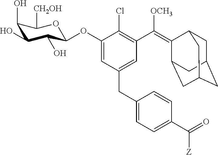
C1(OC2C(O)C(O)C(O)C([CH2OH])O2)=CC(CC2=CC=C(C(=O)[Z])C=C2)=CC(C([OCH3])=C2C3CC4CC(CC2C4)C3)=C1Cl
